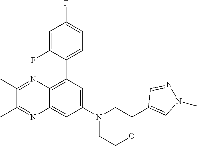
C1(C2=C3C(=CC(N4CCOC(C5=CN(C)N=C5)C4)=C2)N=C(C)C(C)=N3)=CC=C(F)C=C1F
